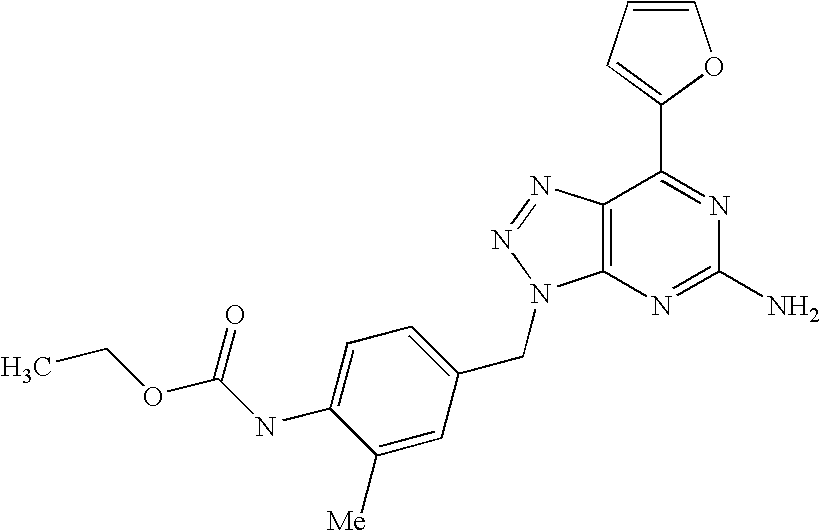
C1=CC=C(C2=NC(N)=NC3=C2N=NN3CC2=CC=C(NC(OCC)=O)C([Me])=C2)O1
